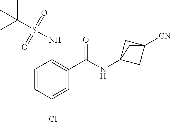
C1=CC(Cl)=CC(C(=O)NC23CC([CN])(C2)C3)=C1NS(C(C)(C)C)(=O)=O
